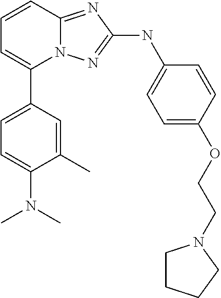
C1=CC2=NC(NC3=CC=C(OCCN4CCCC4)C=C3)=NN2C(C2=CC=C(N(C)C)C(C)=C2)=C1
